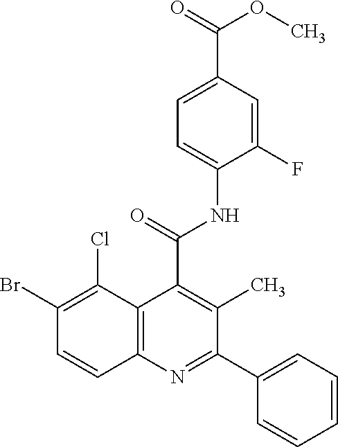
C1=CC=C(C2=NC3=C(C(C(NC4=CC=C(C(OC)=O)C=C4F)=O)=C2C)C(Cl)=C(Br)C=C3)C=C1
